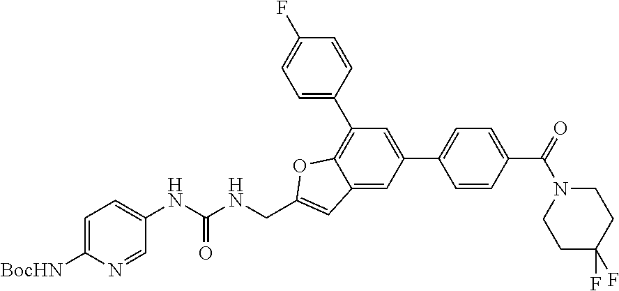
C1=C(C2=CC=C(C(=O)N3CCC(F)(F)CC3)C=C2)C=C2C(=C1C1=CC=C(F)C=C1)OC(CNC(NC1=CC=C([BocHN])N=C1)=O)=C2
